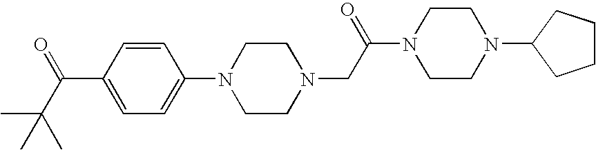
N1(C2=CC=C(C(=O)C(C)(C)C)C=C2)CCN(CC(N2CCN(C3CCCC3)CC2)=O)CC1
